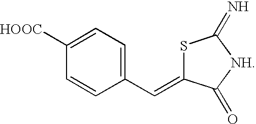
C1(C=C2SC(=N)[NH]C2=O)=CC=C([HOOC])C=C1
